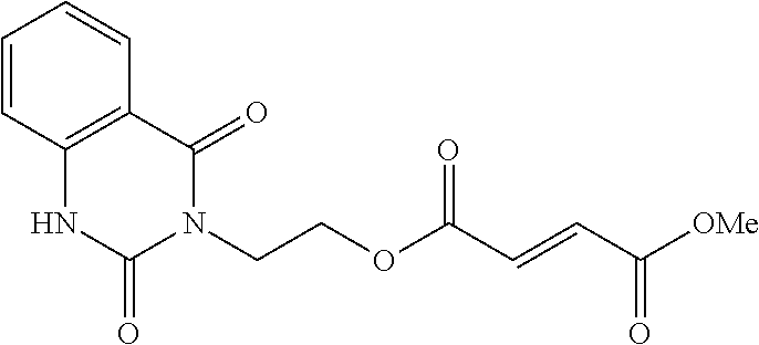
[OMe]C(C=CC(OCCN1C(=O)C2=C(NC1=O)C=CC=C2)=O)=O
